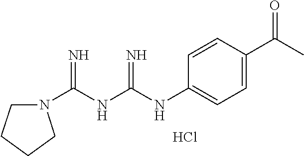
Cl.N1(C(NC(NC2=CC=C(C(C)=O)C=C2)=N)=N)CCCC1
